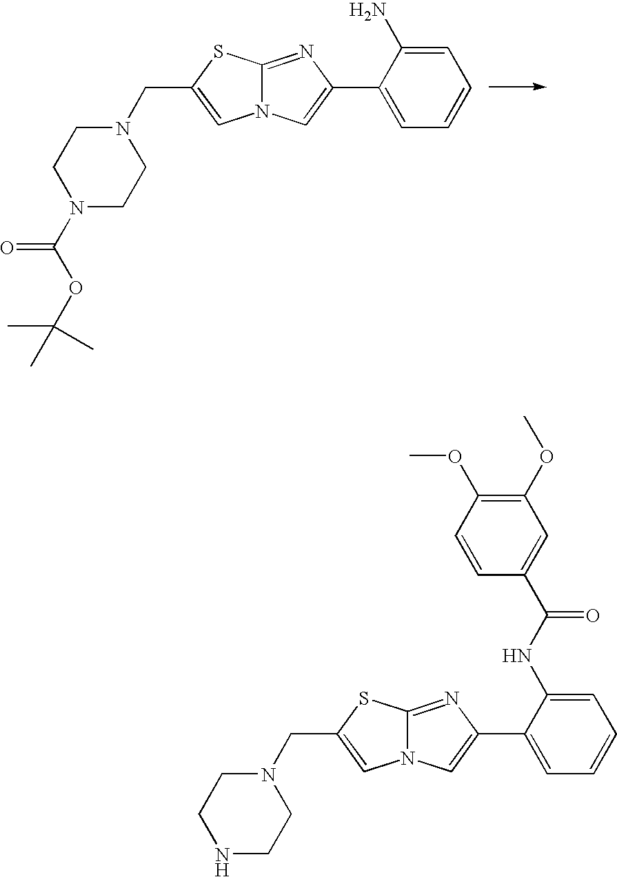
C1=C(C2=CN3C(=N2)SC(CN2CCN(C(OC(C)(C)C)=O)CC2)=C3)C(N)=CC=C1.C1=C(C2=CN3C(=N2)SC(CN2CCNCC2)=C3)C(NC(=O)C2=CC(OC)=C(OC)C=C2)=CC=C1
